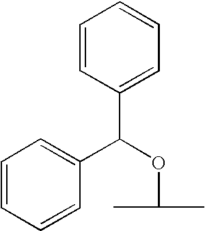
C1=CC(C(OC(C)C)C2=CC=CC=C2)=CC=C1
